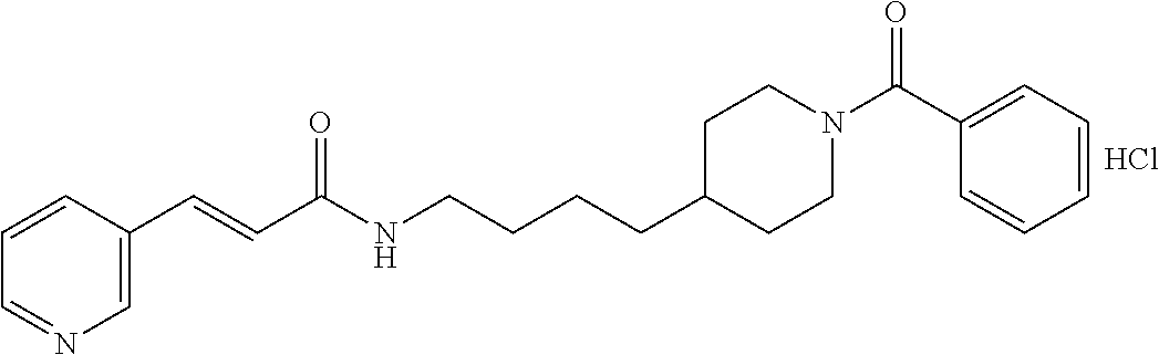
C1=CC(C=CC(NCCCCC2CCN(C(=O)C3=CC=CC=C3)CC2)=O)=CN=C1.Cl
